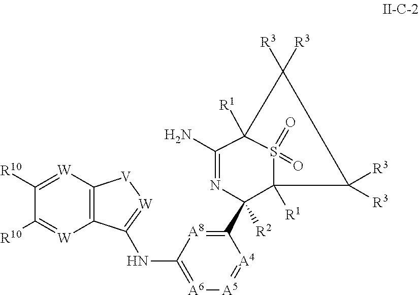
C1(N)=NC([R2])(C2=[A8]C(NC3=[W][V]C4=C3[W]=C([R10])C([R10])=[W]4)=[A6][A5]=[A4]2)C2([R1])S(=O)(=O)C1([R1])C([R3])([R3])C2([R3])[R3]
